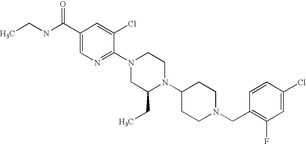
C1(Cl)=CC(F)=C(CN2CCC(N3C(CC)CN(C4=NC=C(C(NCC)=O)C=C4Cl)CC3)CC2)C=C1
